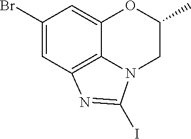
C1(Br)=CC2=C3C(=C1)OC(C)CN3C(I)=N2
